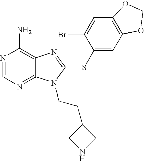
N1=CN=C2C(=C1N)N=C(SC1=CC3=C(C=C1Br)OCO3)N2CCC1CNC1
